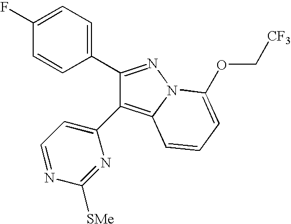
C1(C2=NN3C(=C2C2=CC=NC([SMe])=N2)C=CC=C3OC[CF3])=CC=C(F)C=C1
